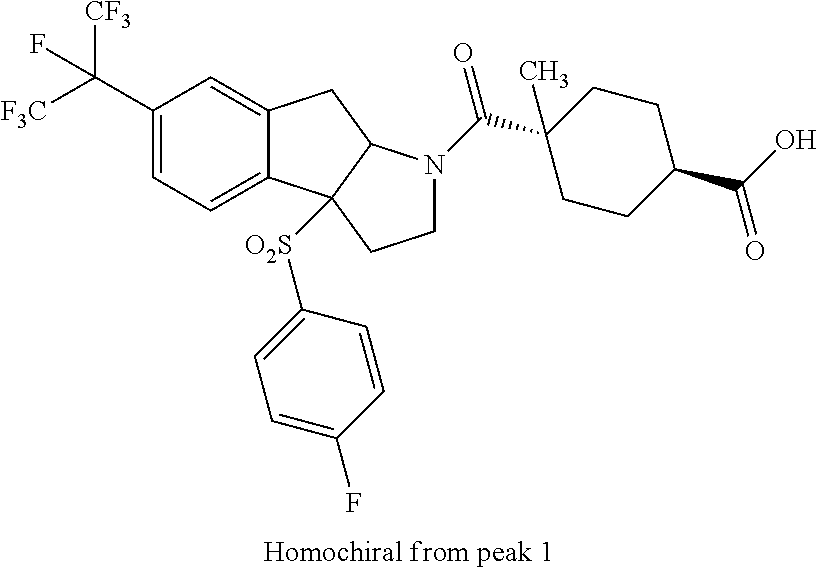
C1(C([CF3])([F3C])F)=CC=C2C(=C1)CC1C2([O2S]C2=CC=C(F)C=C2)CCN1C(C1(C)CCC(C(O)=O)CC1)=O
